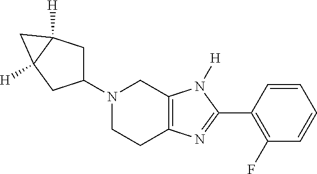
C1(N2CCC3=C(C2)N([H])C(C2=C(F)C=CC=C2)=N3)CC2([H])C([H])(C1)C2
